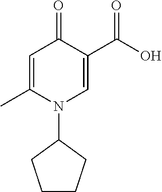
C1=C(C)N(C2CCCC2)C=C(C(=O)O)C1=O
